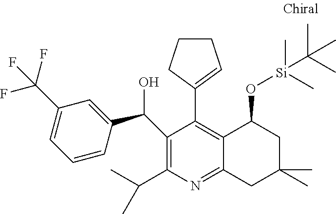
C1(C(O)C2=CC(C(F)(F)F)=CC=C2)=C(C(C)C)N=C2C(=C1C1=CCCC1)C(O[Si](C(C)(C)C)(C)C)CC(C)(C)C2
